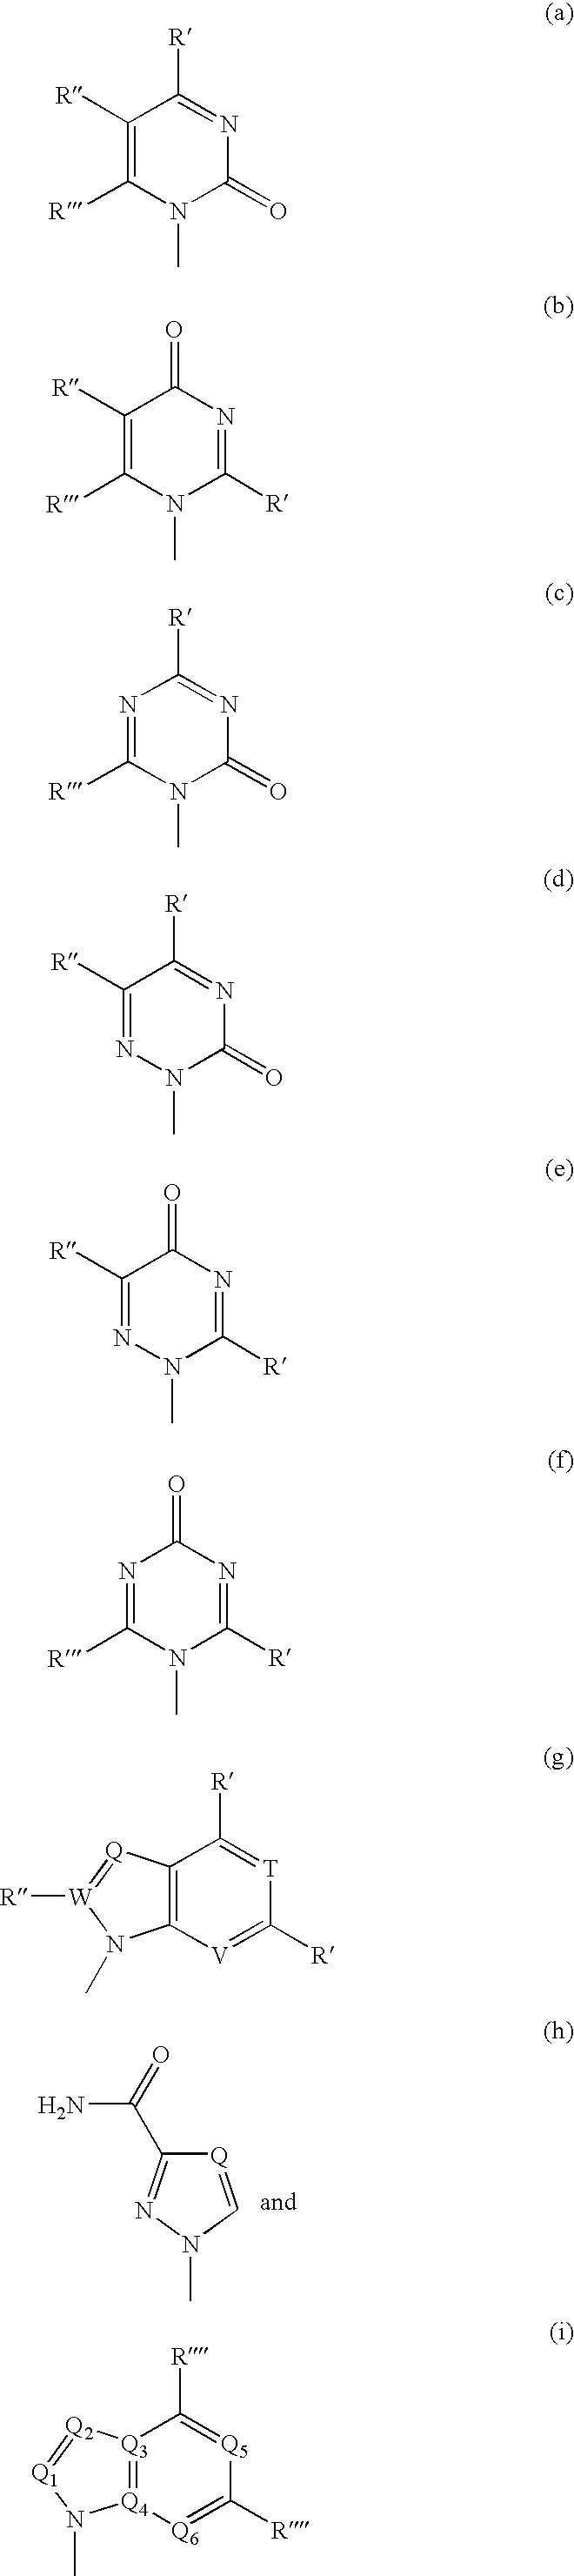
[Q3]12=[Q4]([Q6]=C([R])[Q5]=C1[R])N(C)[Q1]=[Q2]2.C1(C(N)=O)=NN(C)C=[Q]1.C1([R])=C([R])N(C)C(=O)N=C1[R].C1([R])=C([R])N(C)C([R])=NC1=O.N1=C([R])N(C)C(=O)N=C1[R].C1([R])=NN(C)C(=O)N=C1[R].C1([R])=NN(C)C([R])=NC1=O.N1=C([R])N(C)C([R])=NC1=O.C12=C([V]=C([R])[T]=C1[R])N(C)[W]([R])=[Q]2
